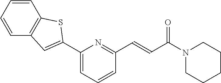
C1=C(C2=CC3=C(C=CC=C3)S2)N=C(C=CC(N2CCCCC2)=O)C=C1
